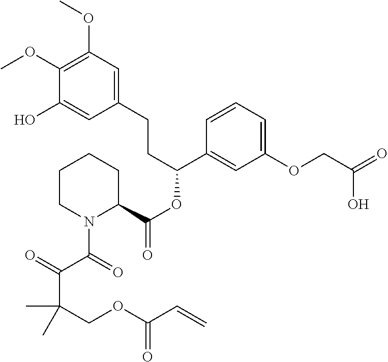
C1(OC)=C(OC)C=C(CCC(OC(=O)C2CCCCN2C(C(=O)C(COC(C=C)=O)(C)C)=O)C2=CC(OCC(=O)O)=CC=C2)C=C1O
